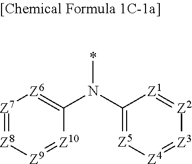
[Z7]1=[Z8][Z9]=[Z10]C(N(*)C2=[Z5][Z4]=[Z3][Z2]=[Z1]2)=[Z6]1
